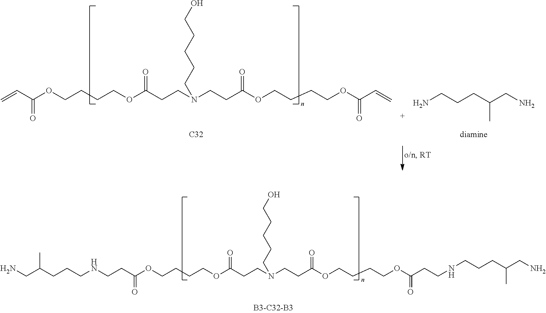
C(CC(=O)OCCCCOC(C=C)=O)N(CCC(=O)OCCCCOC(=O)C=C)CCCCCO.[C32].NCCCC(C)CN.[diamine].C(CC(=O)OCCCCOC(CCNCCCC(CN)C)=O)N(CCC(=O)OCCCCOC(=O)CCNCCCC(C)CN)CCCCCO
